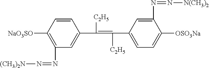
C1=CC([NaO3SO])=C(N=N[(CH3)2N])C=C1C([C2H5])=C([C2H5])C1=CC=C([OSO3Na])C(N=N[N(CH3)2])=C1
